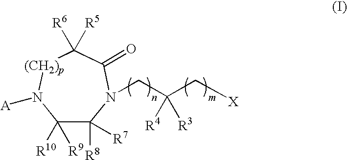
C1([R9])([R10])C([R8])([R7])N(CC(C[X])([R4])[R3])C(=O)C([R5])([R6])[(CH2)p]N1[A]
